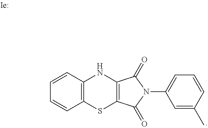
C12=C(C=CC=C1)NC1=C(S2)C(=O)N(C2=CC=CC(C)=C2)C1=O
